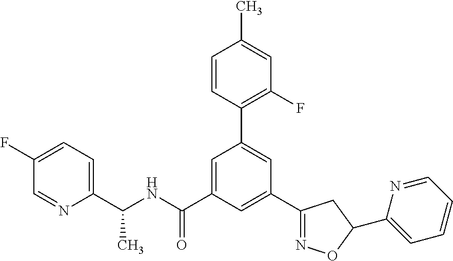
C1(C(NC(C2=CC(C3=C(F)C=C(C)C=C3)=CC(C3=NOC(C4=CC=CC=N4)C3)=C2)=O)C)=CC=C(F)C=N1
